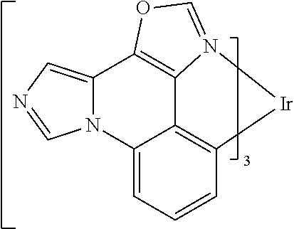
C12=C3C=CC=C1N1C(=CN=C1)C1=C2N(=CO1)[Ir]3
